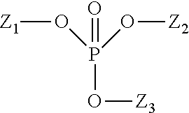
O=P(O[Z3])(O[Z2])O[Z1]
